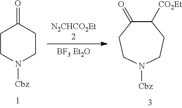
[N2CHCO2Et2].[BF3 Et2O].C1CN([Cbz])CCC1=O.C1([CO2Et])C(=O)CCN([Cbz])CC1
